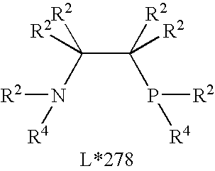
P(C(C(N([R2])[R4])([R2])[R2])([R2])[R2])([R2])[R4]
